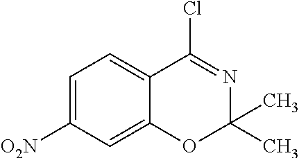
C1=C([O2N])C=C2C(=C1)C(Cl)=NC(C)(C)O2
